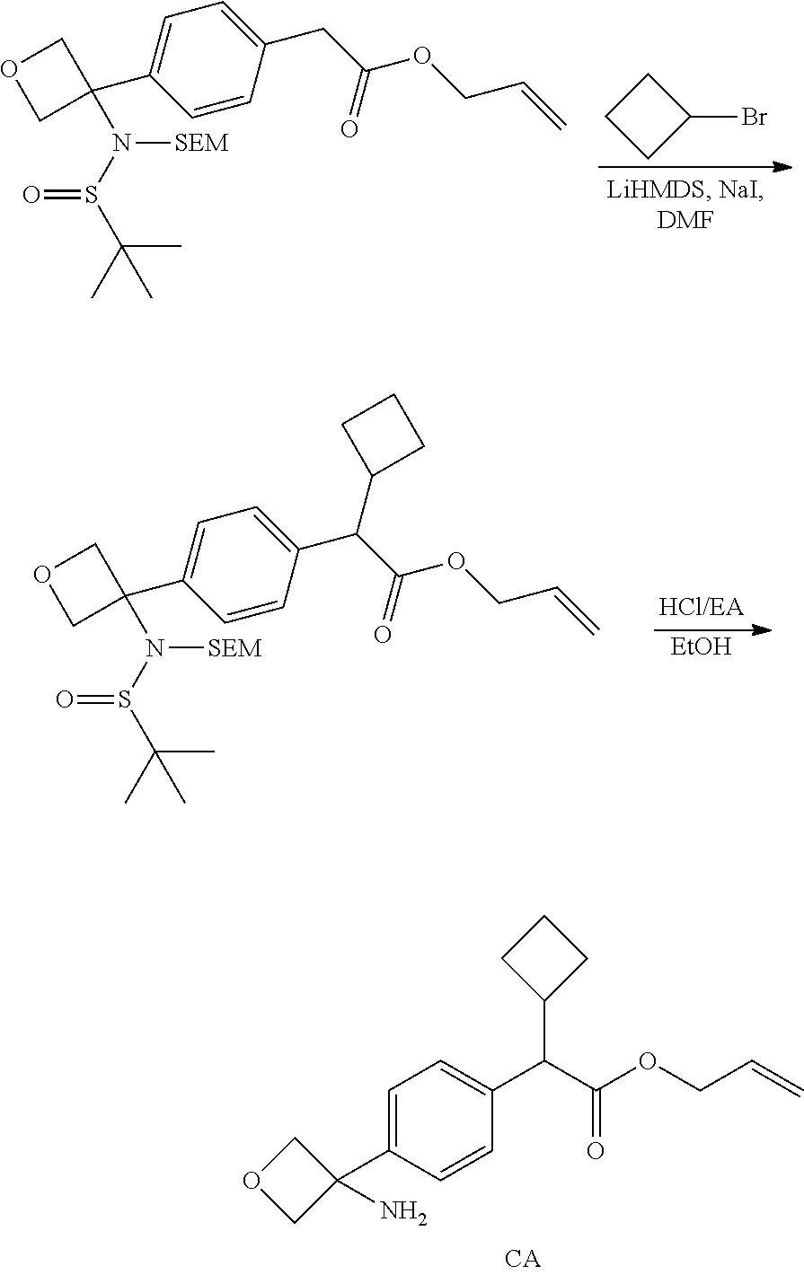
C1=C(C2(N)COC2)C=CC(C(C(OCC=C)=O)C2CCC2)=C1.CC(S(N(C1(C2=CC=C(CC(OCC=C)=O)C=C2)COC1)[SEM])=O)(C)C.C1(Br)CCC1.CC(S(N(C1(C2=CC=C(C(C(OCC=C)=O)C3CCC3)C=C2)COC1)[SEM])=O)(C)C.[EtOH]
